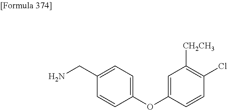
C1(CN)=CC=C(OC2=CC([CH2CH3])=C(Cl)C=C2)C=C1
